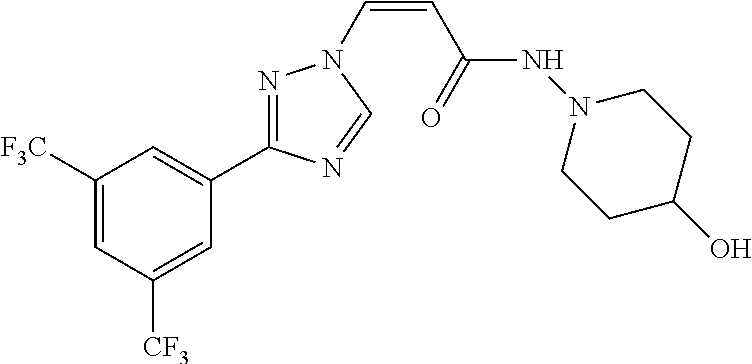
C1([F3C])=CC([CF3])=CC(C2=NN(C=CC(NN3CCC(O)CC3)=O)C=N2)=C1
